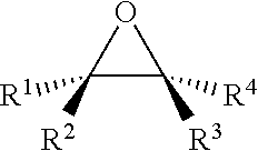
O1C([R1])([R2])C1([R4])[R3]
